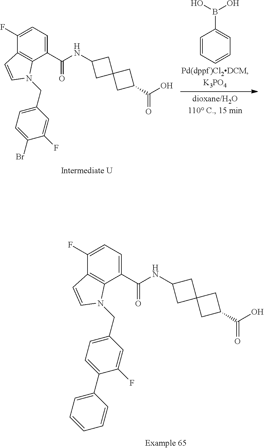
C1=CC=CC=C1B(O)O.C1(F)=CC=C(C(NC2CC3(C2)CC(C(O)=O)C3)=O)C2=C1C=CN2CC1=CC=C(Br)C(F)=C1.C1(F)=CC=C(C(NC2CC3(C2)CC(C(O)=O)C3)=O)C2=C1C=CN2CC1=CC=C(C2=CC=CC=C2)C(F)=C1
